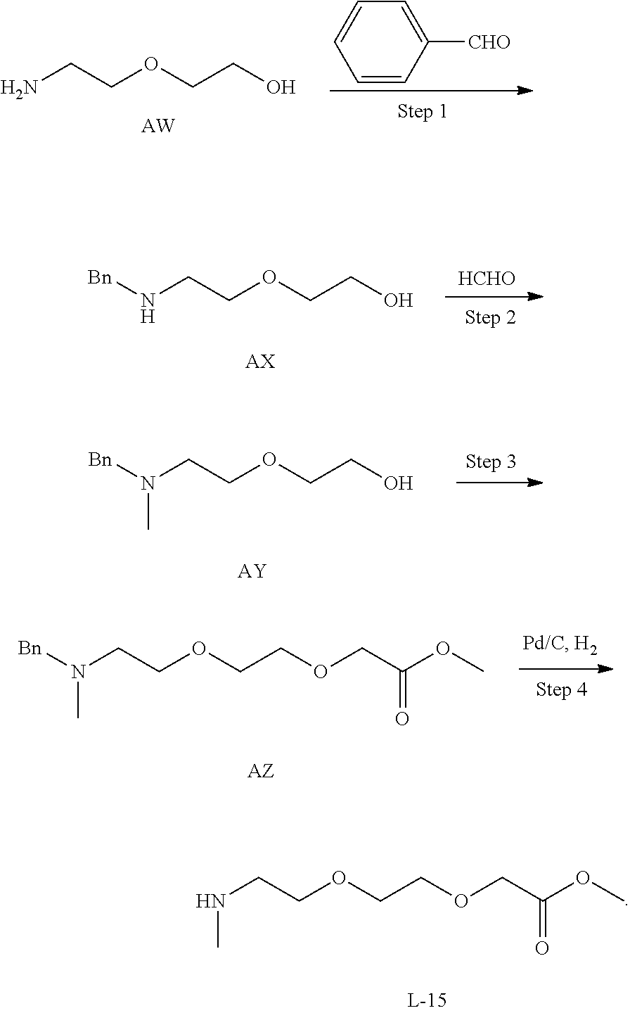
N(CCOCCOCC(OC)=O)C.C1=CC([CHO])=CC=C1.NCCOCCO.[AW].[Bn]NCCOCCO.[AX].[HCHO].[Bn]N(CCOCCO)C.[AY].[Bn]N(CCOCCOCC(OC)=O)C
